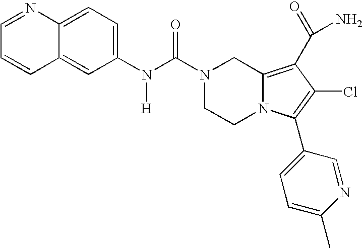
C1=NC2=CC=C(N(C(N3CCN4C(=C(C(=O)N)C(Cl)=C4C4=CC=C(C)N=C4)C3)=O)[H])C=C2C=C1
